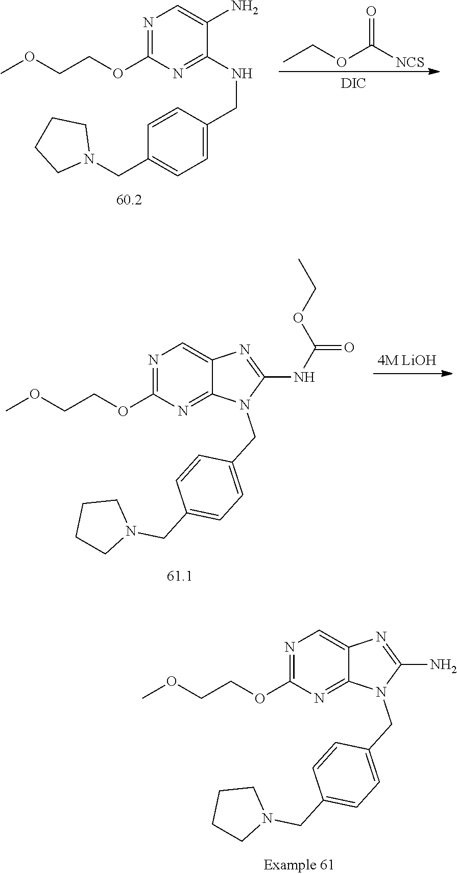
CCOC([NCS])=O.[DIC].N1=C(OCCOC)N=C(NCC2=CC=C(CN3CCCC3)C=C2)C(N)=C1.N1=C(OCCOC)N=C2C(=C1)N=C(NC(=O)OCC)N2CC1=CC=C(CN2CCCC2)C=C1.N1=C(OCCOC)N=C2C(=C1)N=C(N)N2CC1=CC=C(CN2CCCC2)C=C1
